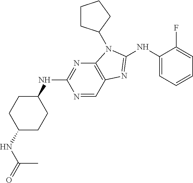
N1=CC2=C(N=C1NC1CCC(NC(=O)C)CC1)N(C1CCCC1)C(NC1=CC=CC=C1F)=N2
